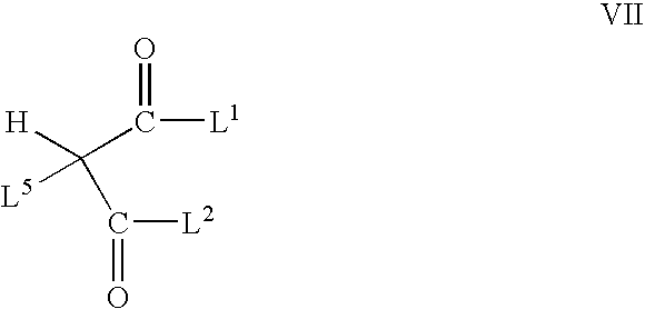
O=C([L1])C([H])([L5])C([L2])=O
